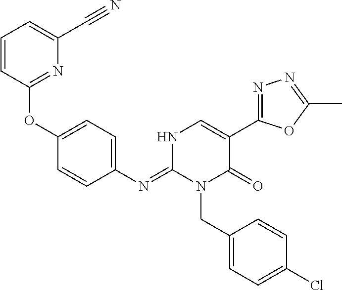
C1(OC2=NC(C#N)=CC=C2)=CC=C(N=C2N(CC3=CC=C(Cl)C=C3)C(=O)C(C3=NN=C(C)O3)=CN2)C=C1
